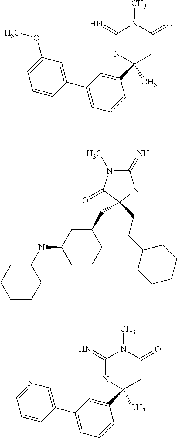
C1(=N)N(C)C(=O)C(CCC2CCCCC2)(CC2CC(NC3CCCCC3)CCC2)N1.C1(=N)NC(C2=CC(C3=CC(OC)=CC=C3)=CC=C2)(C)CC(=O)N1C.C1(=N)NC(C2=CC(C3=CN=CC=C3)=CC=C2)(C)CC(=O)N1C
